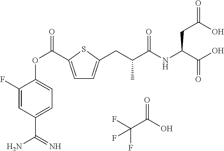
FC(C(O)=O)(F)F.C1=C(C(OC2=CC=C(C(=N)N)C=C2F)=O)SC(CC(C(NC(C(O)=O)CC(O)=O)=O)C)=C1
